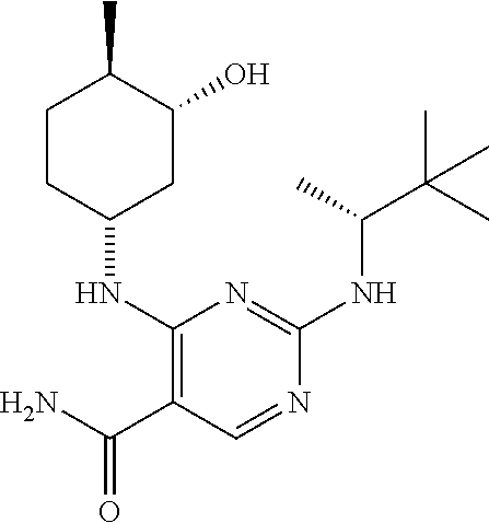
C1(NC2CC(O)C(C)CC2)=C(C(N)=O)C=NC(NC(C(C)(C)C)C)=N1
